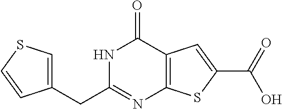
C1(CC2=NC3=C(C(=O)N2)C=C(C(=O)O)S3)=CSC=C1
